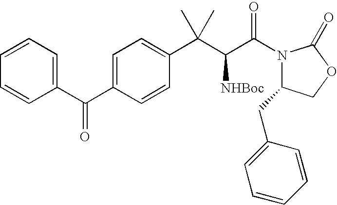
C1=CC=CC(C(C2=CC=C(C(C(C(N3C(CC4=CC=CC=C4)COC3=O)=O)[NHBoc])(C)C)C=C2)=O)=C1
